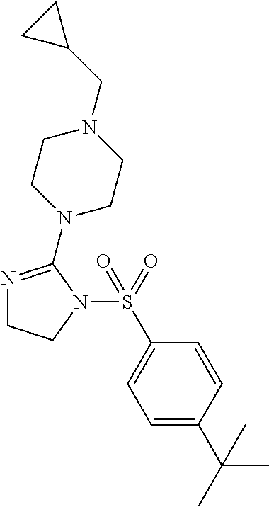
N1=C(N2CCN(CC3CC3)CC2)N(S(C2=CC=C(C(C)(C)C)C=C2)(=O)=O)CC1
